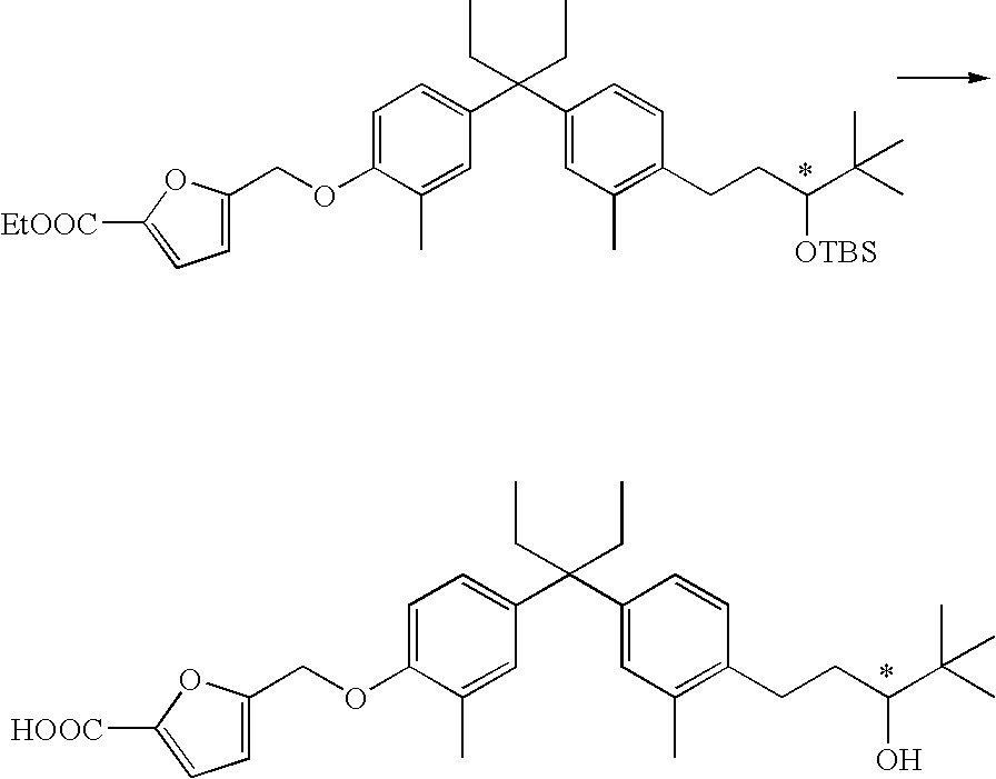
C1=C(OCC2=CC=C([HOOC])O2)C(C)=CC(C(C2=CC(C)=C(CCC(O)C(C)(C)C)C=C2)(CC)CC)=C1.C1=C(OCC2=CC=C([EtOOC])O2)C(C)=CC(C(C2=CC(C)=C(CCC([OTBS])C(C)(C)C)C=C2)(CC)CC)=C1
